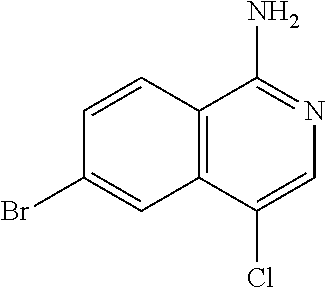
C12=C(C(Cl)=CN=C1N)C=C(Br)C=C2
